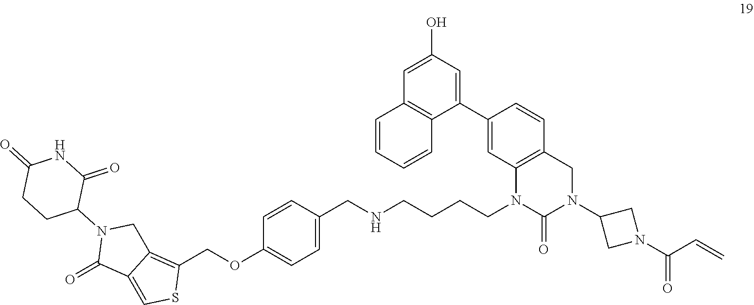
C1=C(O)C=C(C2=CC3=C(C=C2)CN(C2CN(C(C=C)=O)C2)C(=O)N3CCCCNCC2=CC=C(OCC3=C4C(=CS3)C(=O)N(C3CCC(=O)NC3=O)C4)C=C2)C2=C1C=CC=C2
